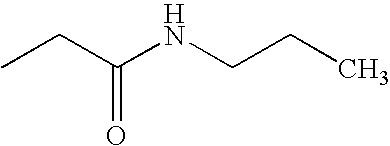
C(CNC(CC)=O)C
